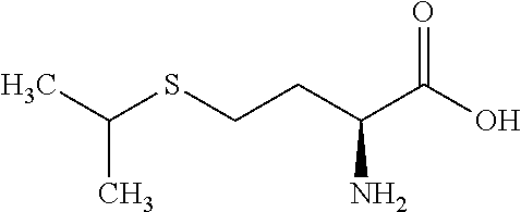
OC(C(CCSC(C)C)N)=O
